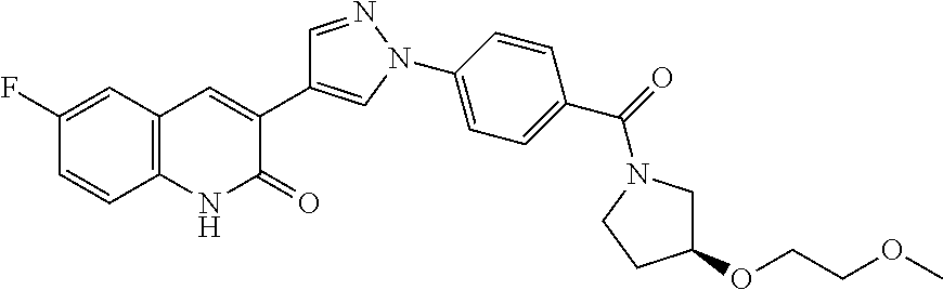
C12=C(C=C(F)C=C1)C=C(C1=CN(C3=CC=C(C(=O)N4CCC(OCCOC)C4)C=C3)N=C1)C(=O)N2
